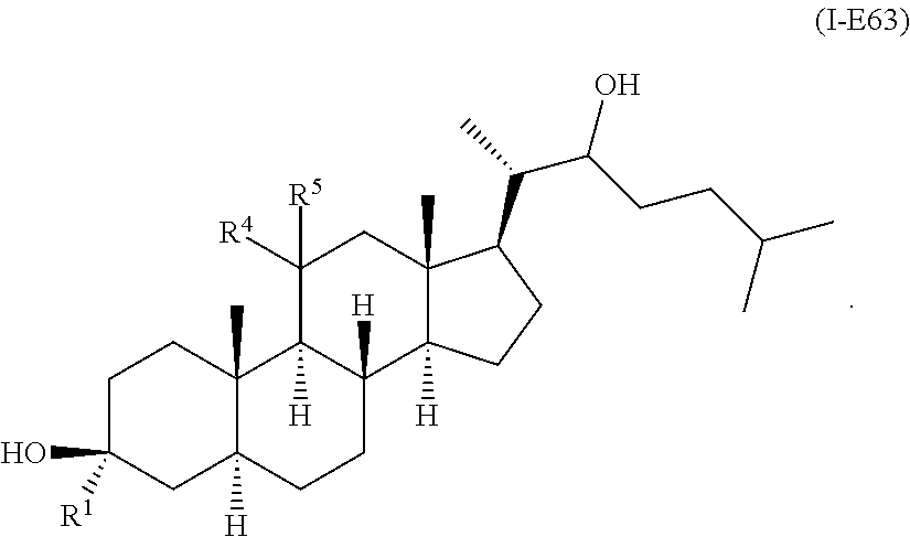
C1C([R1])(O)CC2([H])C(C)(C1)C1([H])C([H])(CC2)C2([H])C(C)(CC1([R4])[R5])C(C(C)C(O)CCC(C)C)CC2
